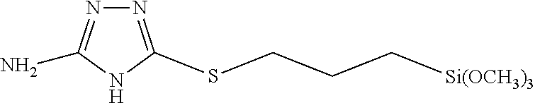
N1=C(N)NC(SCCC[Si(OCH3)3])=N1
